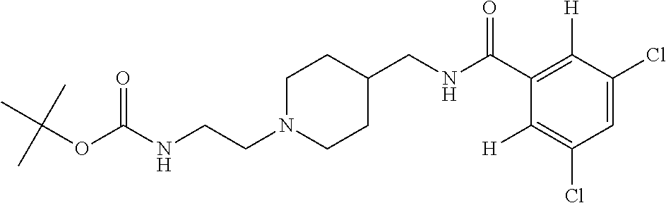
C1N(CCNC(OC(C)(C)C)=O)CCC(CNC(C2=C([H])C(Cl)=CC(Cl)=C2[H])=O)C1
